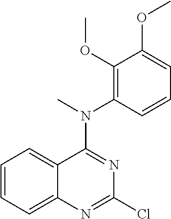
C1(Cl)=NC2=CC=CC=C2C(N(C2=C(OC)C(OC)=CC=C2)C)=N1
